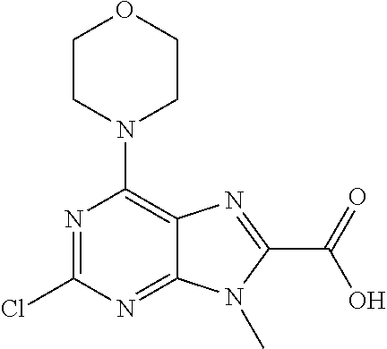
N1=C(Cl)N=C2C(=C1N1CCOCC1)N=C(C(=O)O)N2C
